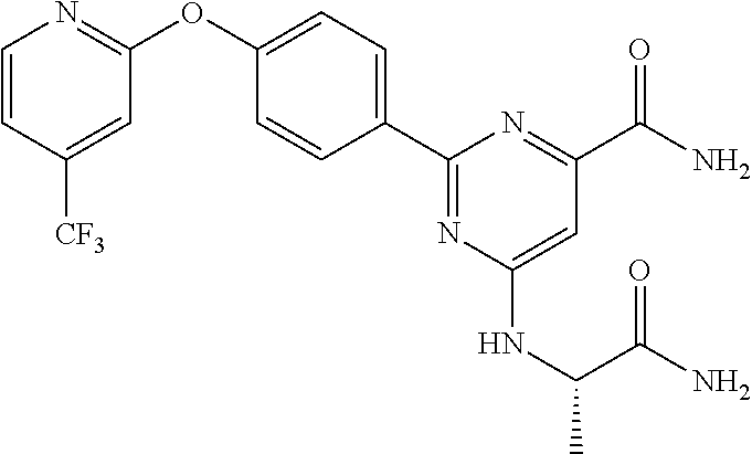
C1=CC([CF3])=CC(OC2=CC=C(C3=NC(NC(C)C(N)=O)=CC(C(N)=O)=N3)C=C2)=N1
